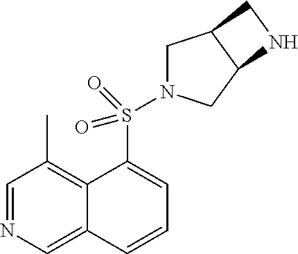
C1=NC=C2C(=C1C)C(S(=O)(=O)N1CC3C(C1)NC3)=CC=C2
